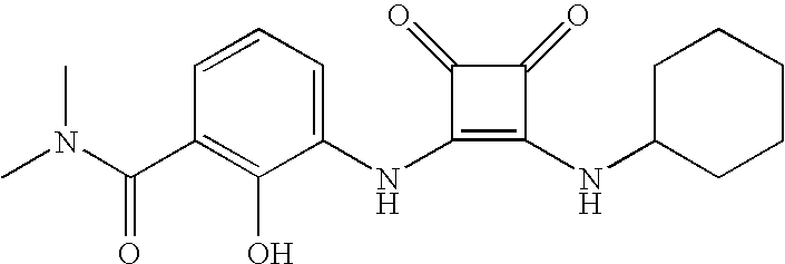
CN(C(C1=C(O)C(NC2=C(NC3CCCCC3)C(=O)C2=O)=CC=C1)=O)C
